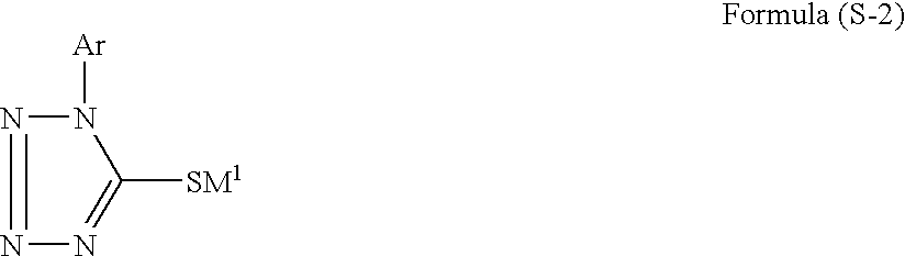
C1([SM1])=NN=NN1[Ar]
